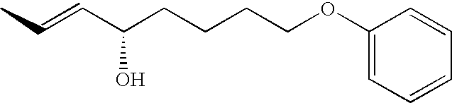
CC=CC(CCCCOC1=CC=CC=C1)O
